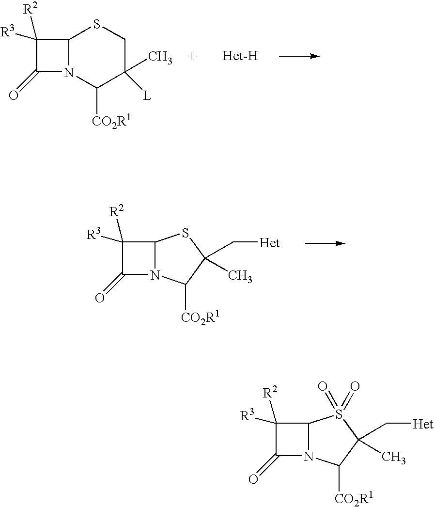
C1([R2])([R3])C(=O)N2C1SCC(C)([L])C2[CO2R1].C1([R2])([R3])C(=O)N2C1SC(C[Het])(C)C2[CO2R1].C1([R2])([R3])C(=O)N2C1S(=O)(=O)C(C[Het])(C)C2[CO2R1]
